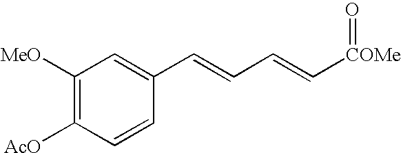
C1([MeO])=C([AcO])C=CC(C=CC=C[COMe]=O)=C1
